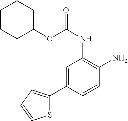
C1C(OC(NC2=C(N)C=CC(C3=CC=CS3)=C2)=O)CCCC1
